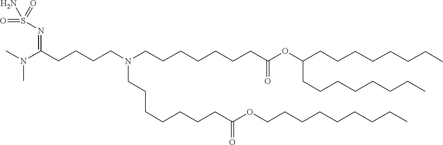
C(C(=O)OC(CCCCCCCC)CCCCCCCC)CCCCCCN(CCCCCCCC(OCCCCCCCCC)=O)CCCCC(=NS(N)(=O)=O)N(C)C
